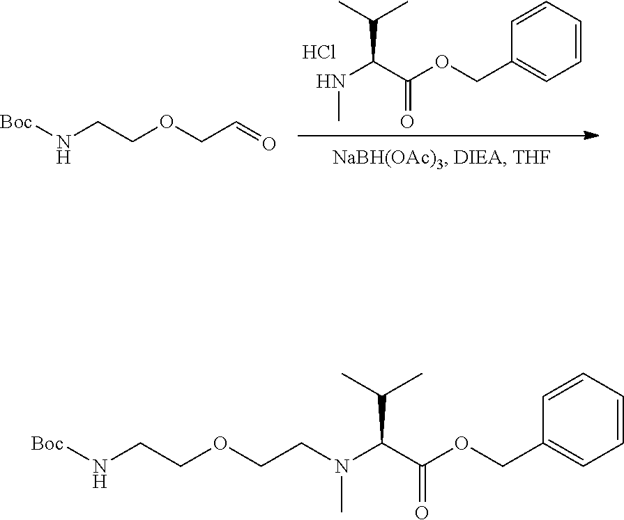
C1=CC=CC=C1COC(C(NC)C(C)C)=O.Cl.[Boc]NCCOCC=O.[Boc]NCCOCCN(C(C(OCC1=CC=CC=C1)=O)C(C)C)C
